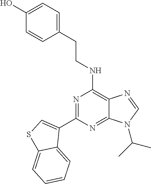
N1=C(C2=CSC3=CC=CC=C23)N=C2C(=C1NCCC1=CC=C(O)C=C1)N=CN2C(C)C
